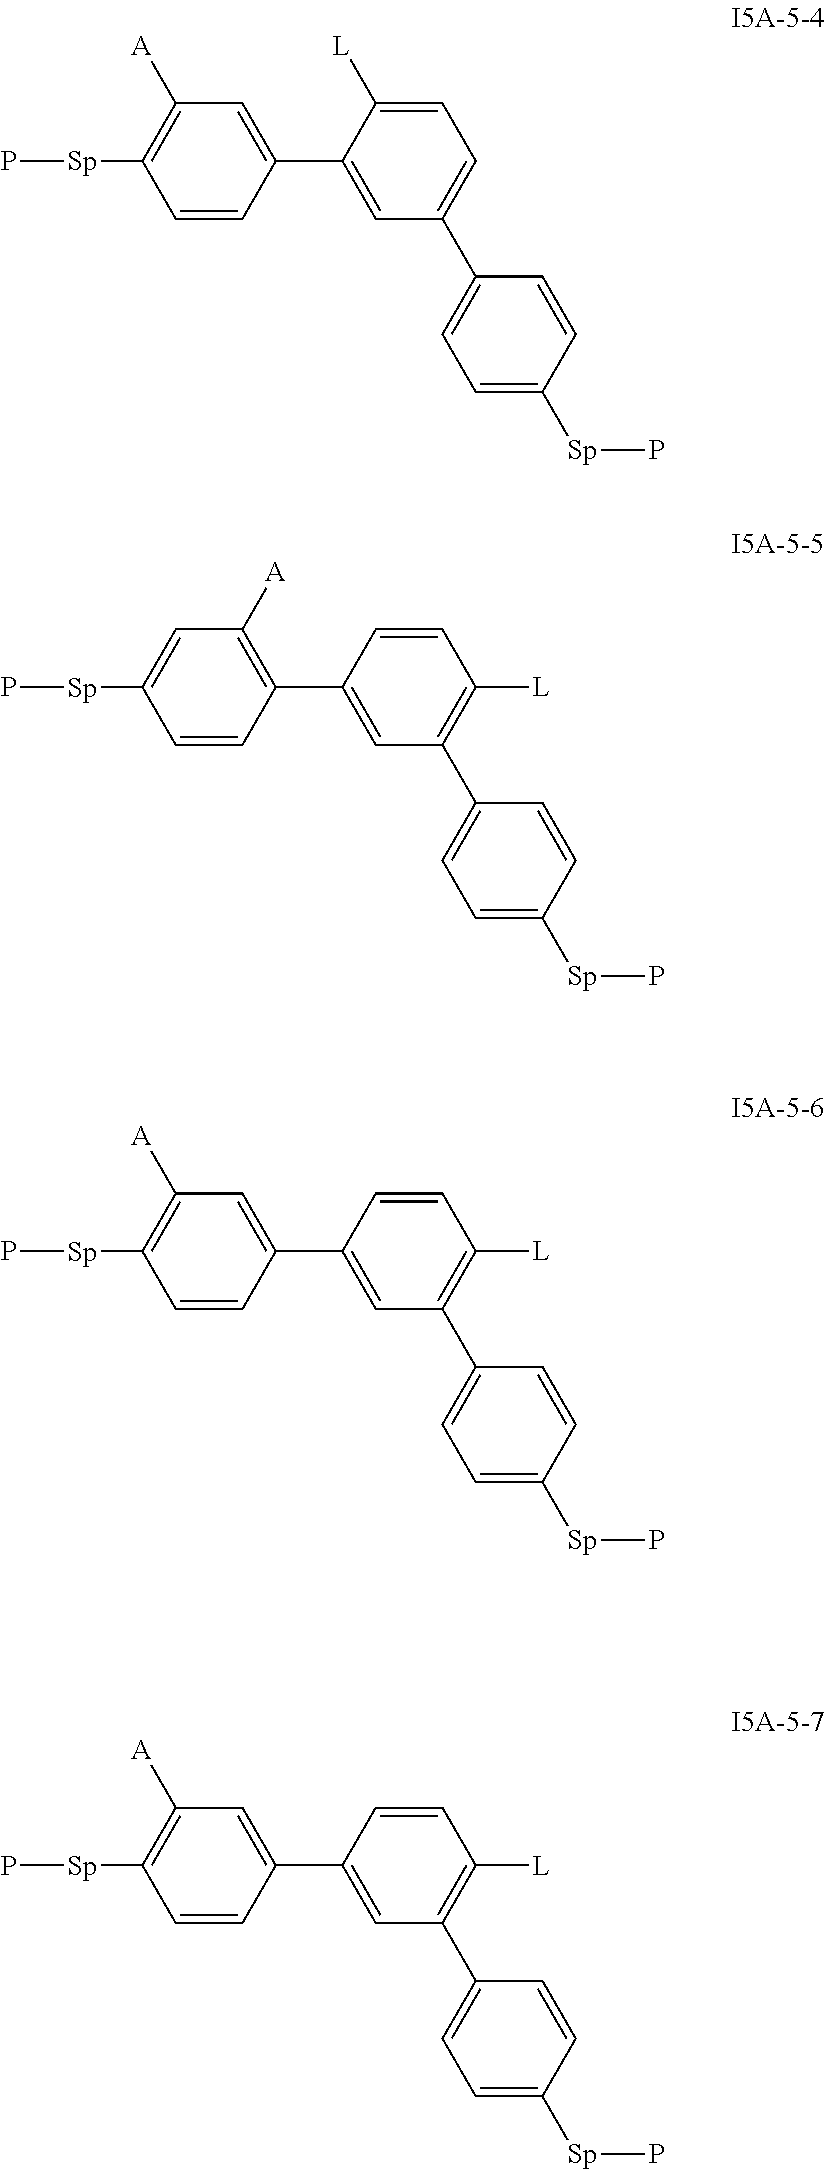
C1=CC(C2=CC(C3=CC=C([Sp]P)C=C3)=CC=C2[L])=CC([A])=C1[Sp]P.C1=CC(C2=CC(C3=CC=C([Sp]P)C=C3)=C([L])C=C2)=C([A])C=C1[Sp]P.C1=CC(C2=CC(C3=CC=C([Sp]P)C=C3)=C([L])C=C2)=CC([A])=C1[Sp]P.C1=CC(C2=CC(C3=CC=C([Sp]P)C=C3)=C([L])C=C2)=CC([A])=C1[Sp]P
